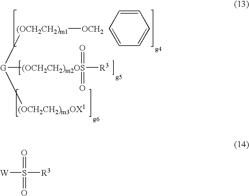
C1=CC=CC=C1.[OCH2][(OCH2CH2)m1][G]([(OCH2CH2)m3OX1])[(OCH2CH2)m2OS]([R3])(=O)=O.[W]S(=O)(=O)[R3]
